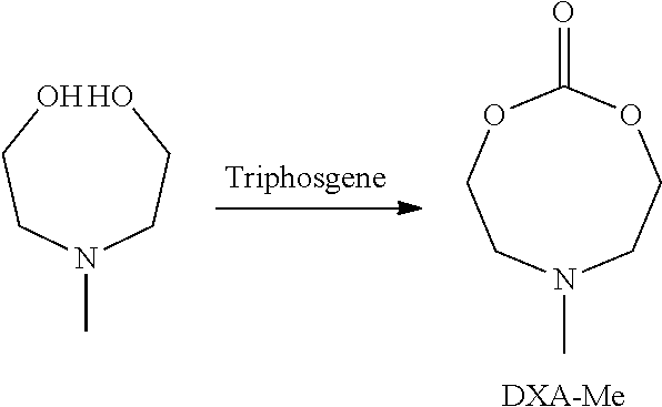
O=C1OCCN(C)CCO1.[DXA-Me].OCCN(CCO)C
